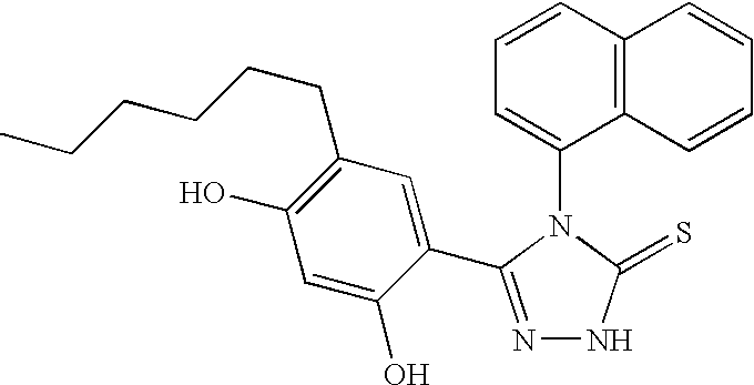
C1=CC2=C(C(N3C(=S)NN=C3C3=CC(CCCCCC)=C(O)C=C3O)=C1)C=CC=C2
